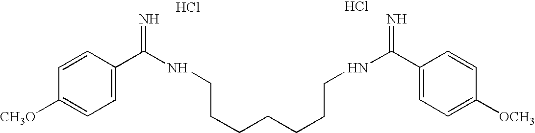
C1=CC(C(NCCCCCCCNC(C2=CC=C([OCH3])C=C2)=N)=N)=CC=C1[CH3O].Cl.Cl
